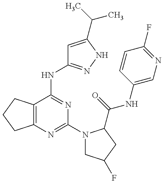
C12=C(C(NC3=NNC(C(C)C)=C3)=NC(N3CC(F)CC3C(=O)NC3=CN=C(F)C=C3)=N1)CCC2
